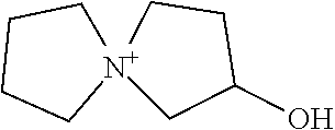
C1[N+]2(CC(O)CC2)CCC1
